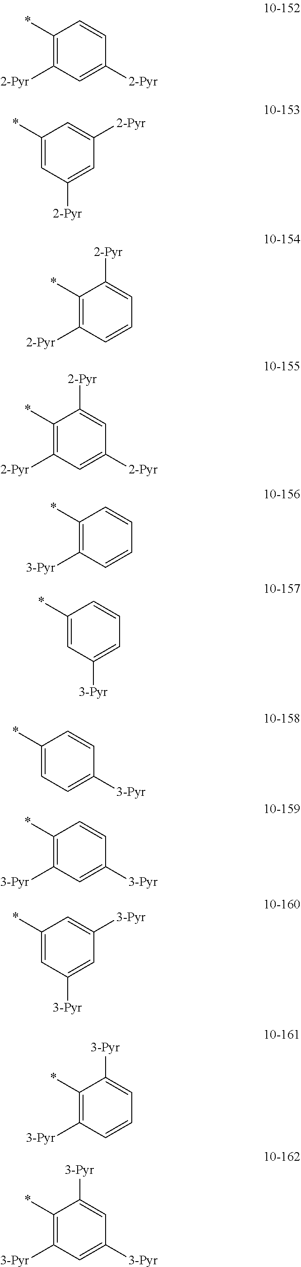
C1(*)=C([2-Pyr])C=C([2-Pyr])C=C1.C1(*)=CC([2-Pyr])=CC([2-Pyr])=C1.C1(*)=C([2-Pyr])C=CC=C1[2-Pyr].C1(*)=C([2-Pyr])C=C([2-Pyr])C=C1[2-Pyr].C1(*)=C([3-Pyr])C=CC=C1.C1(*)=CC([3-Pyr])=CC=C1.C1(*)=CC=C([3-Pyr])C=C1.C1(*)=C([3-Pyr])C=C([3-Pyr])C=C1.C1(*)=CC([3-Pyr])=CC([3-Pyr])=C1.C1(*)=C([3-Pyr])C=CC=C1[3-Pyr].C1(*)=C([3-Pyr])C=C([3-Pyr])C=C1[3-Pyr]
